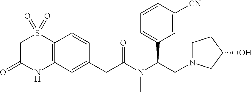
C12=C(C=C(CC(N(C(CN3CCC(O)C3)C3=CC=CC([CN])=C3)C)=O)C=C1)NC(=O)CS2(=O)=O
